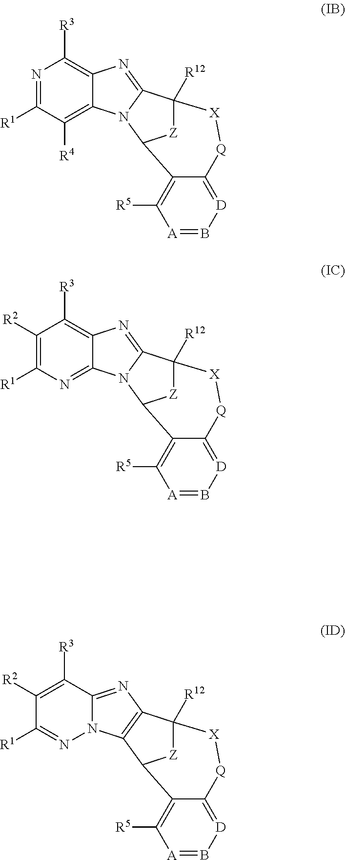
[R1]C1=NC([R3])=C2C(=C1[R4])N1C(=N2)C2([R12])[X][Q]C3=[D]B=[A]C([R5])=C3C1[Z]2.[R1]C1=C([R2])C([R3])=C2C(=N1)N1C(=N2)C2([R12])[X][Q]C3=[D]B=[A]C([R5])=C3C1[Z]2.[R1]C1=NN2C(=NC3=C2C2C4=C([R5])[A]=B[D]=C4[Q][X]C3([R12])[Z]2)C([R3])=C1[R2]
